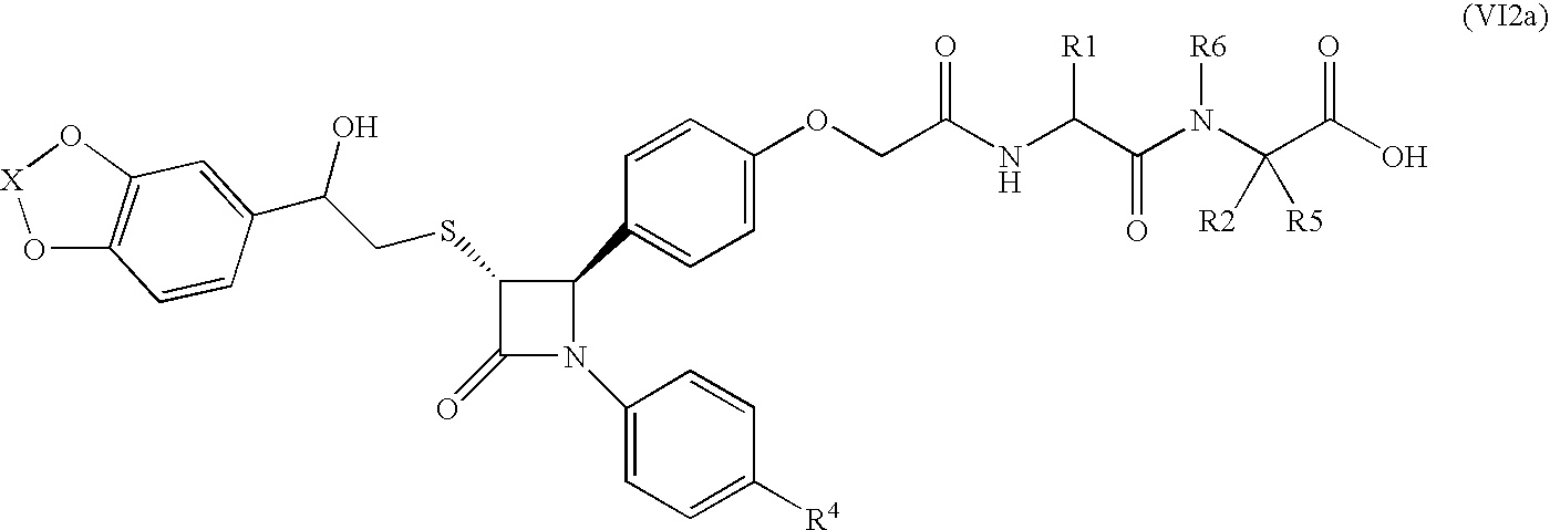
C1(SCC(C2=CC3=C(C=C2)O[X]O3)O)C(=O)N(C2=CC=C([R4])C=C2)C1C1=CC=C(OCC(NC(C(N(C(C(O)=O)([R5])[R2])[R6])=O)[R1])=O)C=C1
